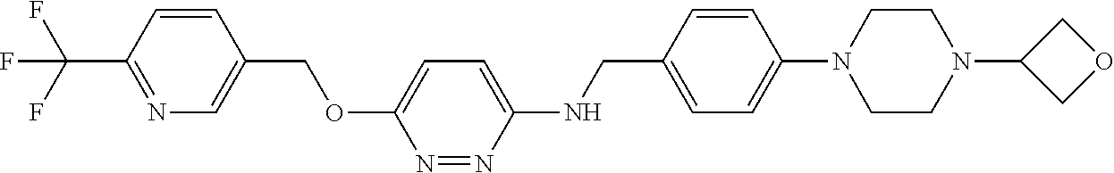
C1=CC(C(F)(F)F)=NC=C1COC1=CC=C(NCC2=CC=C(N3CCN(C4COC4)CC3)C=C2)N=N1
